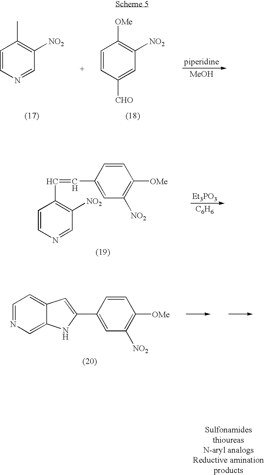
C1=CC([CHO])=CC([NO2])=C1[OMe].C1=CN=CC([NO2])=C1C.[MeOH].C1=CN=CC([NO2])=C1C=CC1=CC([NO2])=C([OMe])C=C1.[C6H6].C1=NC=C2C(=C1)C=C(C1=CC([NO2])=C([OMe])C=C1)N2
